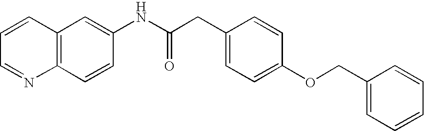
C12=C(C=C(NC(CC3=CC=C(OCC4=CC=CC=C4)C=C3)=O)C=C1)C=CC=N2
